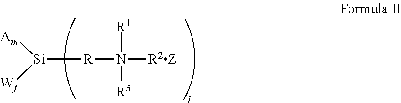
[Si]([R]N([R2Z])([R1])[R3])([Wj])[Am]
